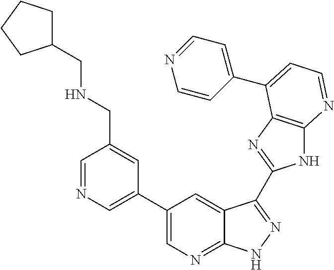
C1=NC=C(C2=CN=C3C(=C2)C(C2=NC4=C(N2)N=CC=C4C2=CC=NC=C2)=NN3)C=C1CNCC1CCCC1
